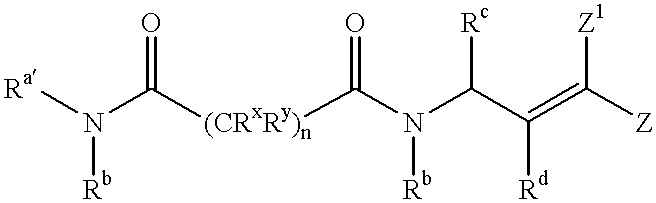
[Ra]N(C([(CRxRy)n]C(N(C(C(=C([Z])[Z1])[Rd])[Rc])[Rb])=O)=O)[Rb]
